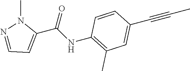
C(#CC)C1=CC(C)=C(NC(C2=CC=NN2C)=O)C=C1
